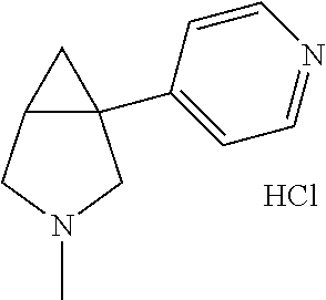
C12(C3=CC=NC=C3)C(CN(C)C1)C2.Cl
